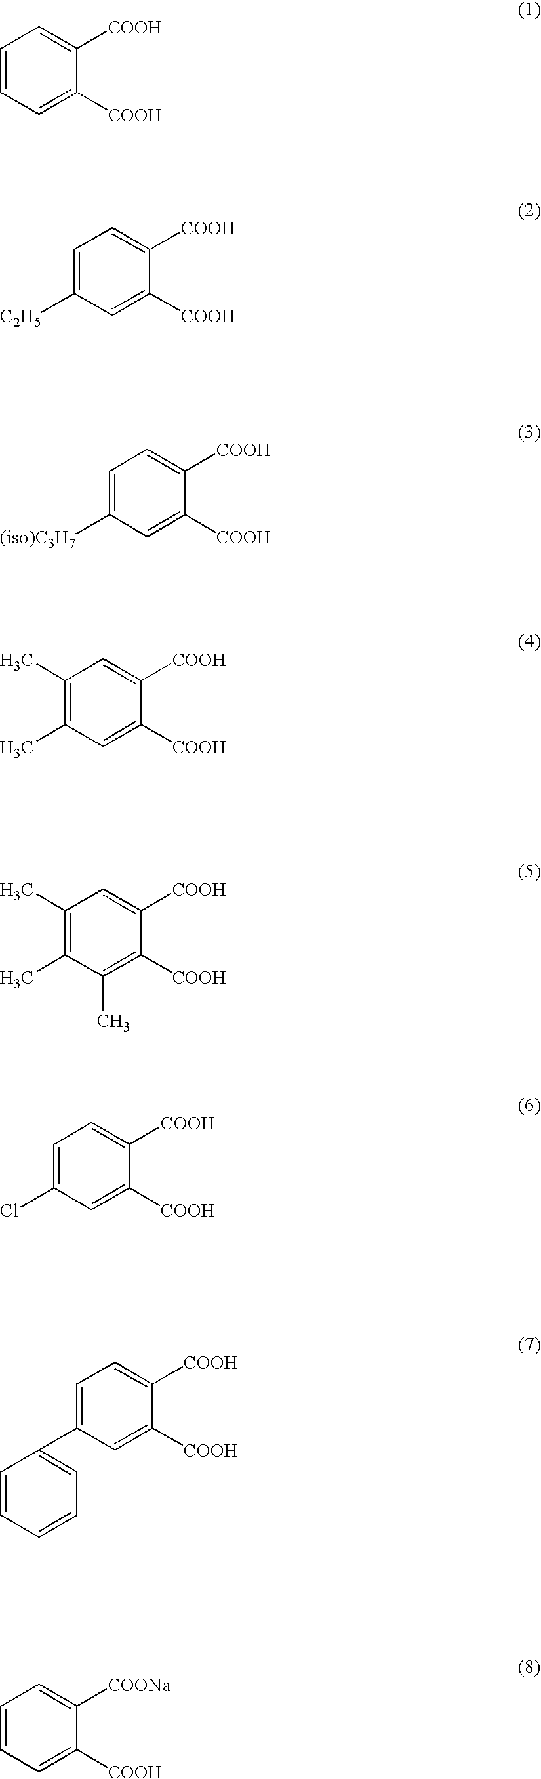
C1=CC=C([COOH])C([COOH])=C1.C1=C([C2H5])C=C([COOH])C([COOH])=C1.C1=C([(iso)C3H7])C=C([COOH])C([COOH])=C1.C1(C)=C(C)C=C([COOH])C([COOH])=C1.C1(C)=C(C)C(C)=C([COOH])C([COOH])=C1.C1=C(Cl)C=C([COOH])C([COOH])=C1.C1=C(C2=CC=CC=C2)C=C([COOH])C([COOH])=C1.C1=CC=C([COOH])C([COONa])=C1
